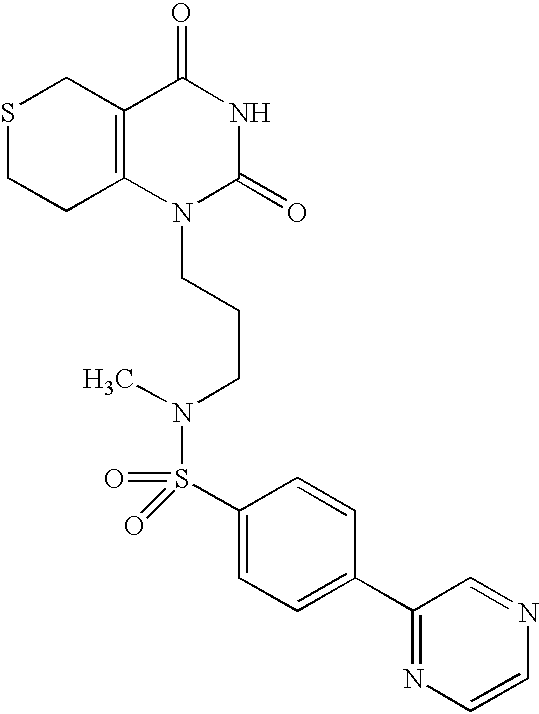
S1CCC2=C(C1)C(=O)NC(=O)N2CCCN(C)S(=O)(=O)C1=CC=C(C2=NC=CN=C2)C=C1
